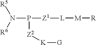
[R][M][L][Z1]P(N([R5])[R6])[Z2][K][G]
